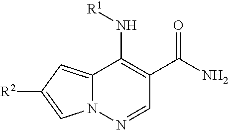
C12=CC([R2])=CN1N=CC(C(N)=O)=C2N[R1]
